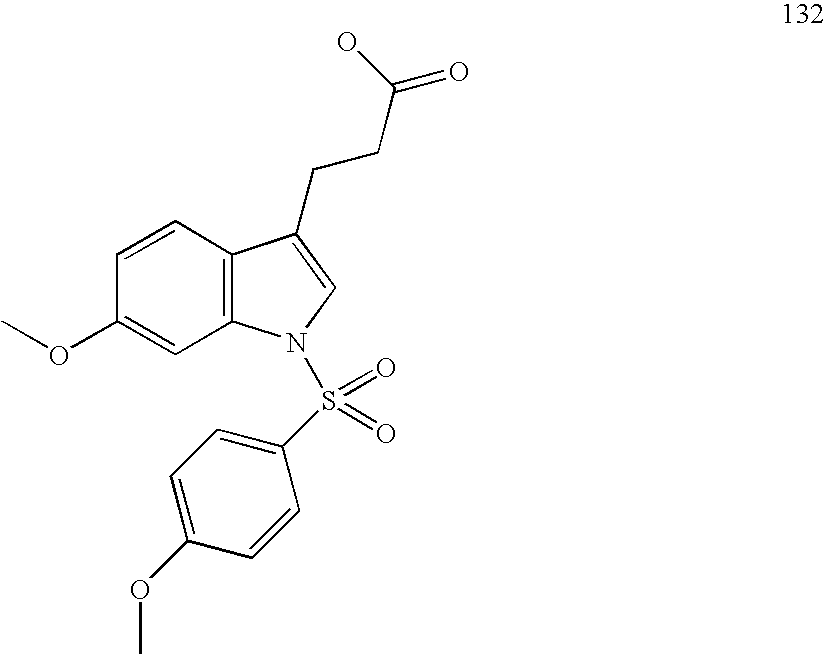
C1=CC2=C(C=C1OC)N(S(=O)(=O)C1=CC=C(OC)C=C1)C=C2CCC(=O)O
